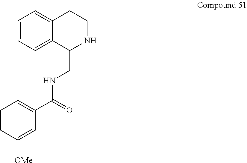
C1=CC=C2C(=C1)CCNC2CNC(C1=CC=CC([OMe])=C1)=O
